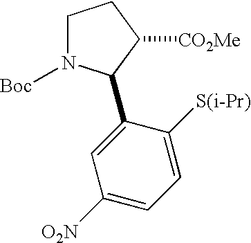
C1N([Boc])C(C2=CC([O2N])=CC=C2[S(i-Pr)])C([CO2Me])C1
